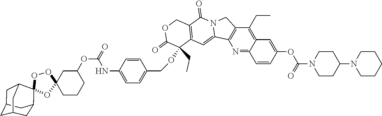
C12(OOC3(C4CC5CC(C4)CC3C5)O1)CC(OC(NC1=CC=C(COC3(CC)C4=C(COC3=O)C(=O)N3C(=C4)C4=C(C3)C(CC)=C3C(=N4)C=CC(OC(N4CCC(N5CCCCC5)CC4)=O)=C3)C=C1)=O)CCC2
